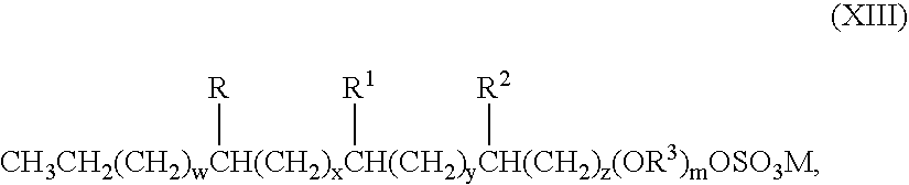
[CH3CH2(CH2)wCH(CH2)xCH(CH2)yCH(CH2)z(OR3)mOSO3M]([R])([R1])[R2]
